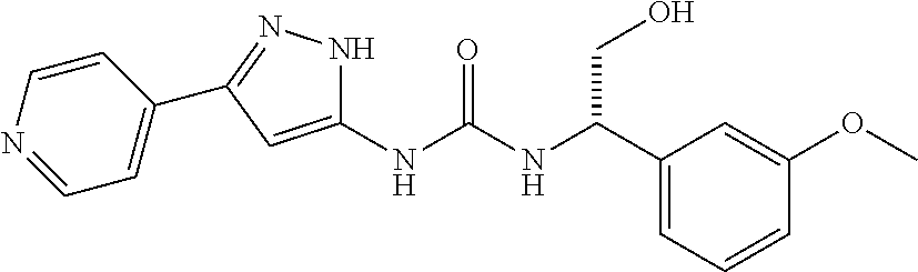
C1(NC(NC(C2=CC=CC(OC)=C2)CO)=O)=CC(C2=CC=NC=C2)=NN1
